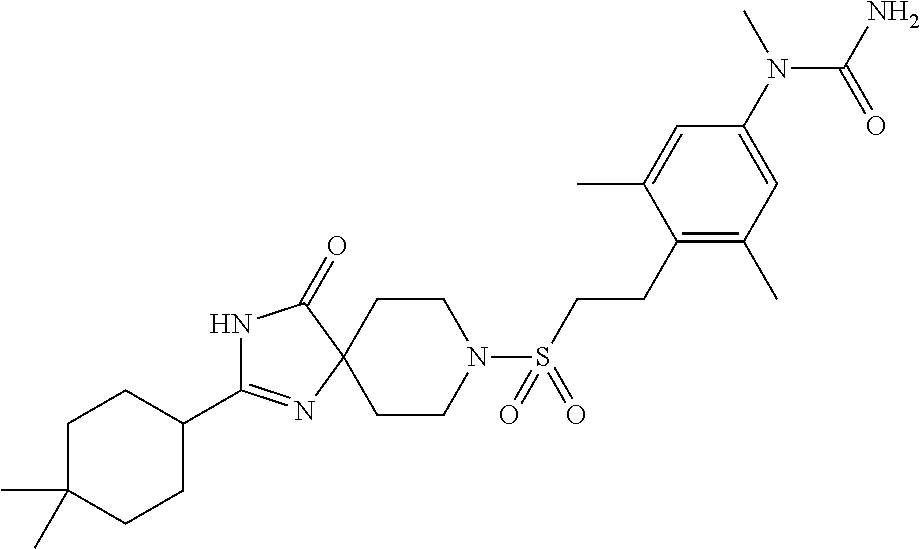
C1C(C)(C)CCC(C2=NC3(C(=O)N2)CCN(S(=O)(=O)CCC2=C(C)C=C(N(C)C(N)=O)C=C2C)CC3)C1
